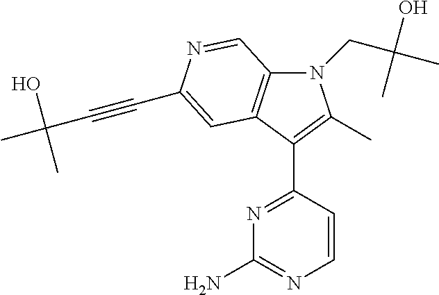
N1(CC(O)(C)C)C2=C(C(C3=NC(N)=NC=C3)=C1C)C=C(C#CC(C)(O)C)N=C2
